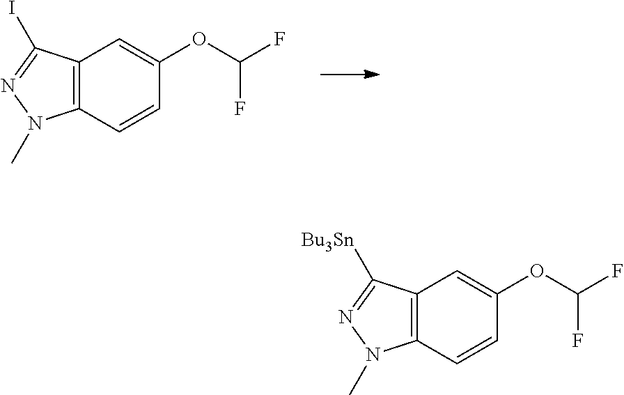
C12=C(C=CC(OC(F)F)=C1)N(C)N=C2I.C12=C(C=CC(OC(F)F)=C1)N(C)N=C2[Bu3Sn]
